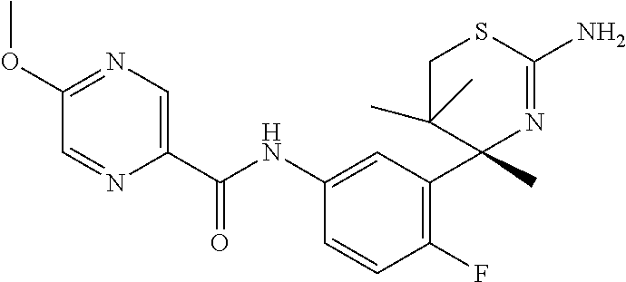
C1(C(NC2=CC(C3(C)N=C(N)SCC3(C)C)=C(F)C=C2)=O)=CN=C(OC)C=N1
